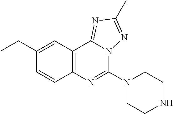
C12=C(C3=NC(C)=NN3C(N3CCNCC3)=N1)C=C(CC)C=C2
